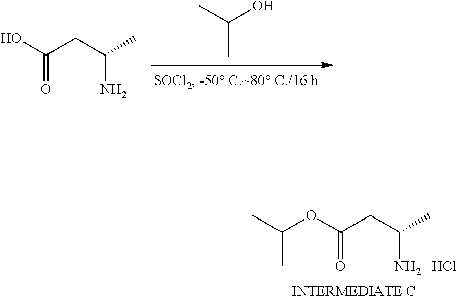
CC(OC(CC(C)N)=O)C.Cl.OC(CC(C)N)=O.CC(O)C
